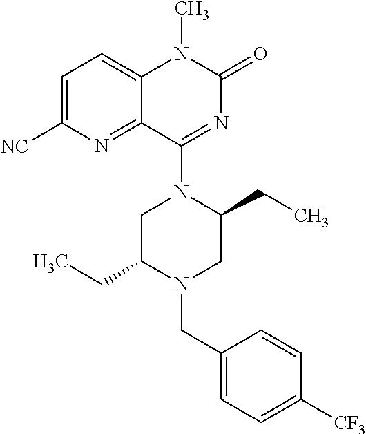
C1=C([NC])N=C2C(=C1)N(C)C(=O)N=C2N1C(CC)CN(CC2=CC=C([CF3])C=C2)C(CC)C1
